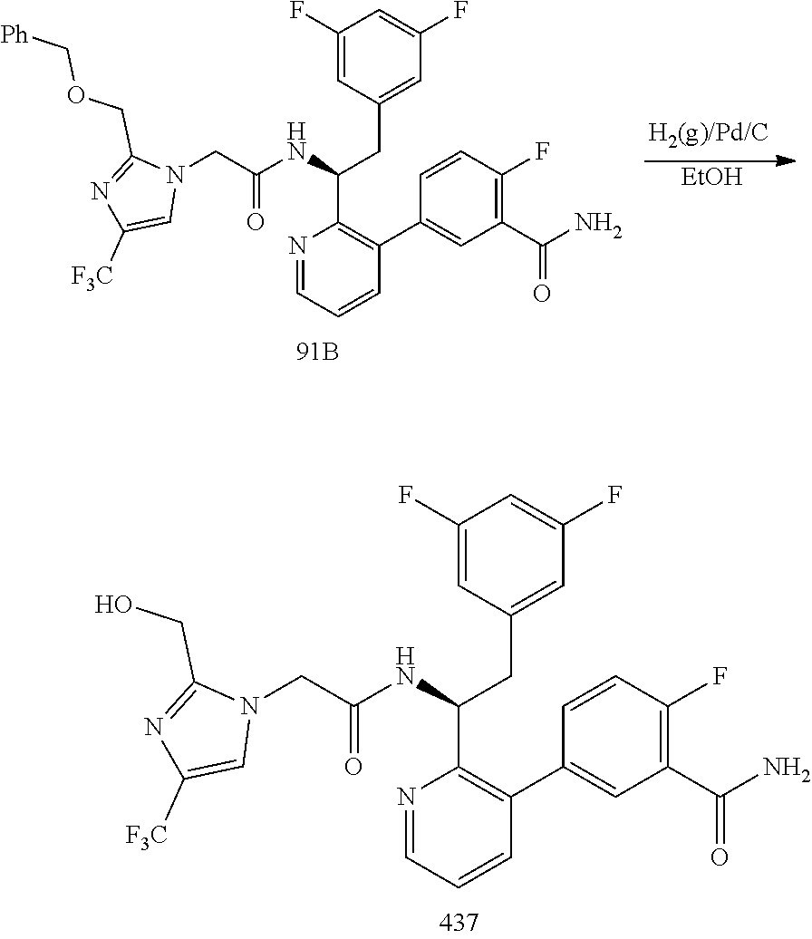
C1(F)=CC(CC(C2=C(C3=CC(C(N)=O)=C(F)C=C3)C=CC=N2)NC(CN2C(COC[Ph])=NC([F3C])=C2)=O)=CC(F)=C1.[EtOH].C1(F)=CC(CC(C2=C(C3=CC(C(N)=O)=C(F)C=C3)C=CC=N2)NC(CN2C(CO)=NC([F3C])=C2)=O)=CC(F)=C1
